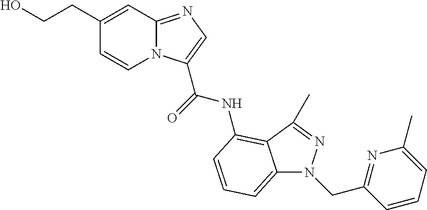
C1(CCO)=CC2=NC=C(C(=O)NC3=C4C(=CC=C3)N(CC3=NC(C)=CC=C3)N=C4C)N2C=C1
